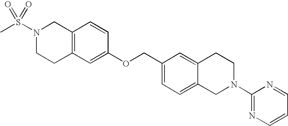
C12=C(CCN(S(C)(=O)=O)C1)C=C(OCC1=CC=C3C(=C1)CCN(C1=NC=CC=N1)C3)C=C2
